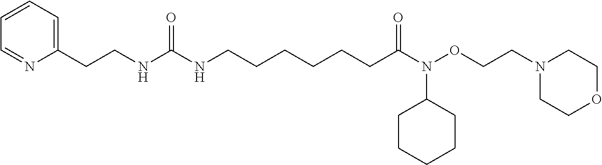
C1(CCNC(NCCCCCCC(=O)N(OCCN2CCOCC2)C2CCCCC2)=O)=CC=CC=N1
